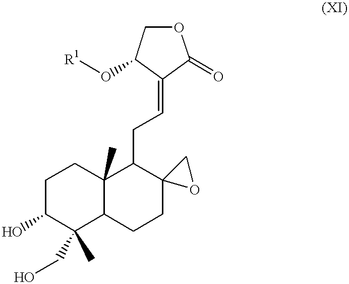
O1CC(O[R1])C(=CCC2C3(C)C(CCC24OC4)C(CO)(C)C(O)CC3)C1=O
